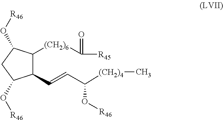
C1(C=CC([(CH2)4]C)O[R46])C([(CH2)6]C([R45])=O)C(O[R46])CC1O[R46]
